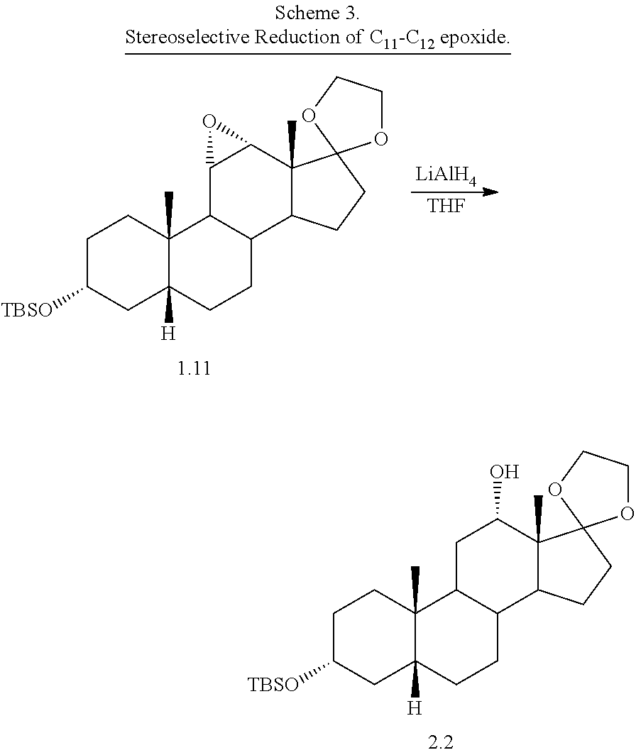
[LiAlH4].[THF].C1C([TBSO])CC2([H])C(C)(C1)C1C(CC2)C2C(C)(C3C1O3)C1(CC2)OCCO1.C1C([TBSO])CC2([H])C(C)(C1)C1C(CC2)C2C(C)(C(O)C1)C1(CC2)OCCO1
